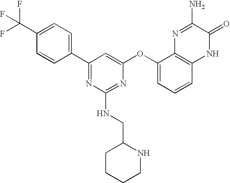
C1(C(F)(F)F)=CC=C(C2=NC(NCC3CCCCN3)=NC(OC3=CC=CC4=C3N=C(N)C(=O)N4)=C2)C=C1
